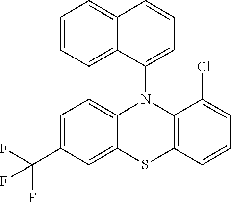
C1=CC2=CC=CC=C2C(N2C3=CC=C(C(F)(F)F)C=C3SC3=C2C(Cl)=CC=C3)=C1
